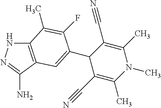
C1(C2=CC3=C(NN=C3N)C(C)=C2F)C(C#N)=C(C)N(C)C(C)=C1C#N
